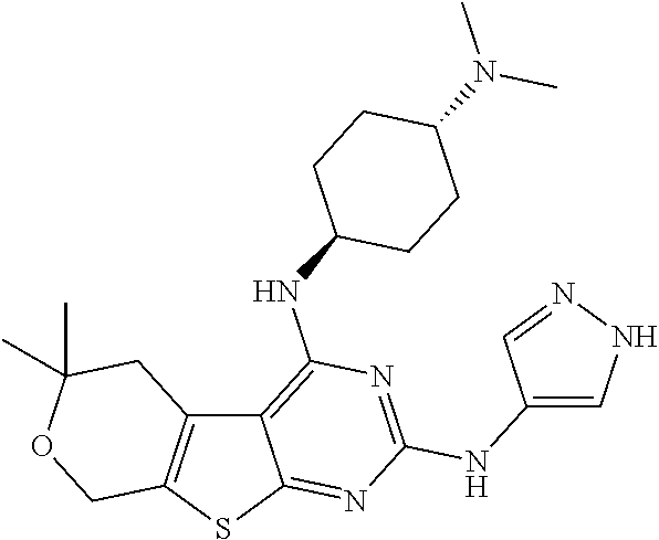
C12=C(SC3=NC(NC4=CNN=C4)=NC(NC4CCC(N(C)C)CC4)=C13)COC(C)(C)C2
